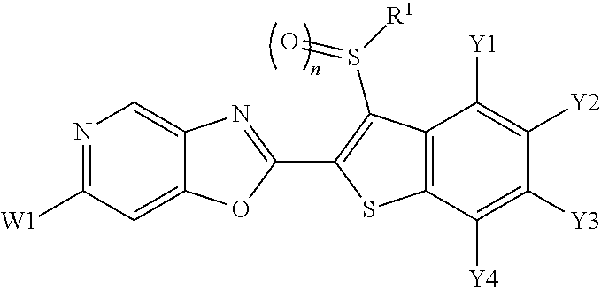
C12=CN=C([W1])C=C1OC(C1=C(S([R1])=O)C3=C(C([Y4])=C([Y3])C([Y2])=C3[Y1])S1)=N2
